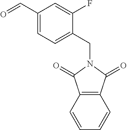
C1=CC=CC2=C1C(=O)N(CC1=CC=C(C=O)C=C1F)C2=O
